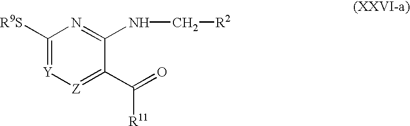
C1([R9S])=[Y][Z]=C(C(=O)[R11])C(NC[R2])=N1
